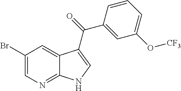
C1(Br)=CN=C2C(=C1)C(C(=O)C1=CC(O[CF3])=CC=C1)=CN2
